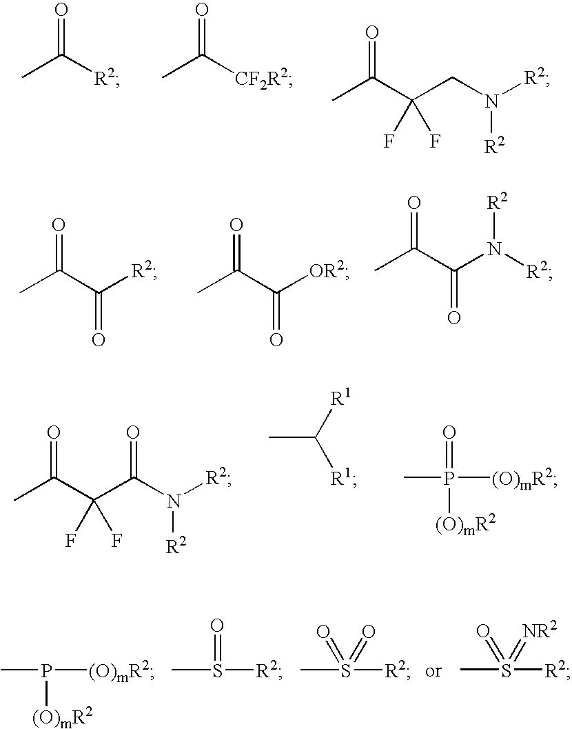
CC([R2])=O.CC([CF2R2])=O.CC(C(CN([R2])[R2])(F)F)=O.CC(C(=O)[R2])=O.CC(C(=O)[OR2])=O.CC(C(=O)N([R2])[R2])=O.CC(C(C(N([R2])[R2])=O)(F)F)=O.CC([R1])[R1].CP(=O)([(O)mR2])[(O)mR2].CP([(O)mR2])[(O)mR2].CS(=O)[R2].CS([R2])(=O)=O.CS([R2])(=O)=[NR2]
